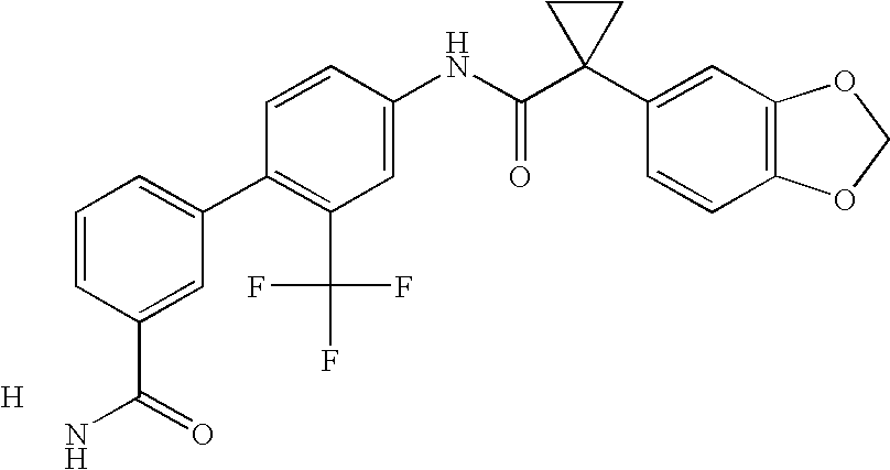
C1=CC(NC(C2(C3=CC4=C(C=C3)OCO4)CC2)=O)=CC(C(F)(F)F)=C1C1=CC=CC(C(N)=O)=C1.[H]
